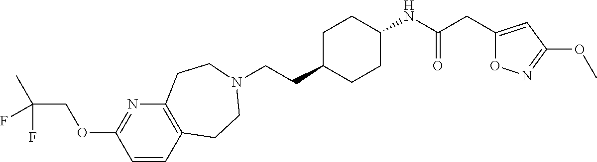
C(CC1CCC(NC(CC2=CC(OC)=NO2)=O)CC1)N1CCC2=C(N=C(OCC(F)(C)F)C=C2)CC1
